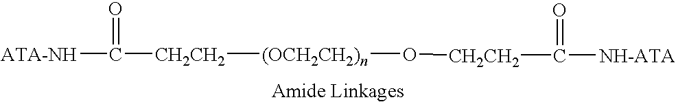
C([NH-ATA])(=O)[CH2CH2]O[(OCH2CH2)n][CH2CH2]C(=O)[ATA-NH]
